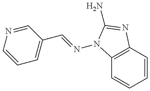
C12=C(C=CC=C1)N=C(N)N2N=CC1=CC=CN=C1
